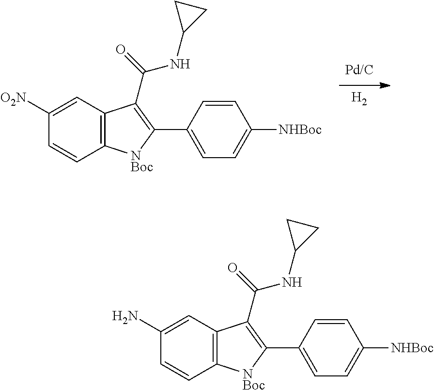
[H2].C1([O2N])=CC2=C([NBoc]C(C3=CC=C([NHBoc])C=C3)=C2C(=O)NC2CC2)C=C1.C1(N)=CC2=C([NBoc]C(C3=CC=C([NHBoc])C=C3)=C2C(=O)NC2CC2)C=C1
